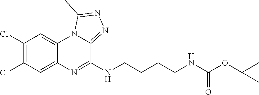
C1(Cl)=C(Cl)C=C2C(=C1)N1C(=NN=C1C)C(NCCCCNC(OC(C)(C)C)=O)=N2
